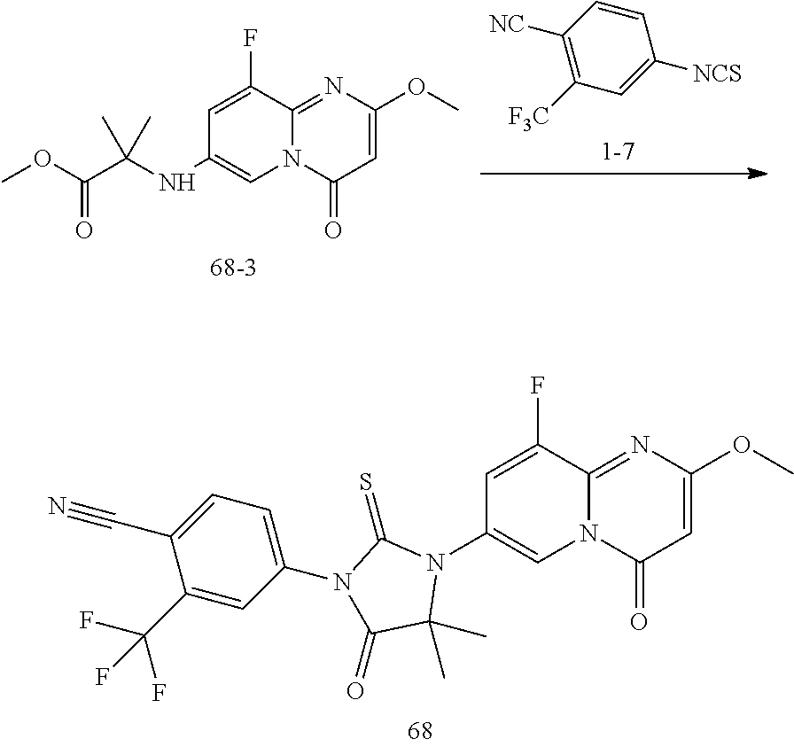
C1(N2C(=S)N(C3=CC=C(C#N)C(C(F)(F)F)=C3)C(=O)C2(C)C)=CN2C(=NC(OC)=CC2=O)C(F)=C1.C1(NC(C(OC)=O)(C)C)=CN2C(=NC(OC)=CC2=O)C(F)=C1.C1=CC([NC])=C([F3C])C=C1[NCS]
